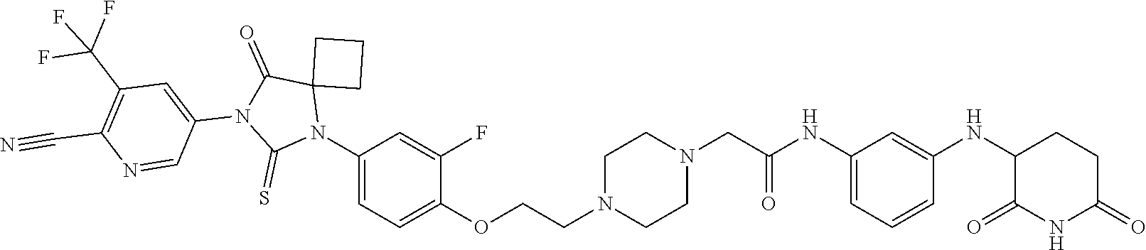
C1=C(NC(CN2CCN(CCOC3=CC=C(N4C5(C(=O)N(C6=CC(C(F)(F)F)=C(C#N)N=C6)C4=S)CCC5)C=C3F)CC2)=O)C=C(NC2C(=O)NC(=O)CC2)C=C1
